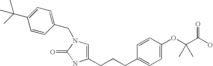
C1=C(CCCC2=CC=C(OC(C(O)=O)(C)C)C=C2)NC(=O)N1CC1=CC=C(C(C)(C)C)C=C1
